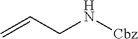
C=CCN[Cbz]
